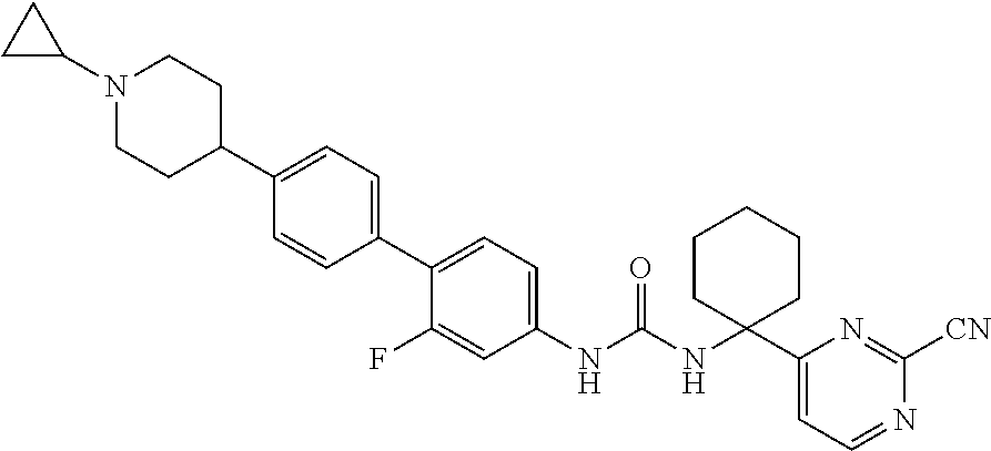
C1(NC(NC2(C3=CC=NC([CN])=N3)CCCCC2)=O)=CC=C(C2=CC=C(C3CCN(C4CC4)CC3)C=C2)C(F)=C1
